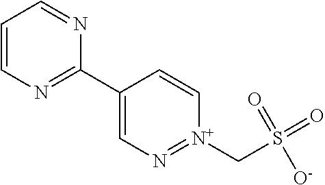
C1=CN=C(C2=CN=[N+](CS(=O)([O-])=O)C=C2)N=C1
